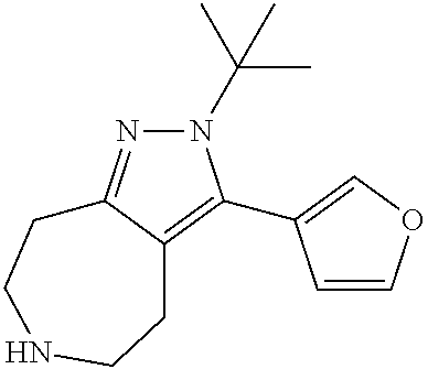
N1(C(C)(C)C)N=C2C(=C1C1=COC=C1)CCNCC2
